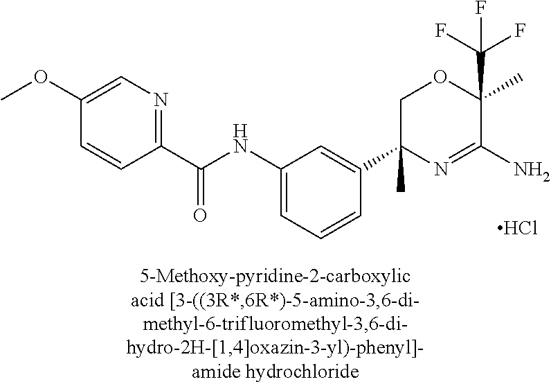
Cl.N(C1=CC=CC(C2(C)N=C(N)C(C(F)(F)F)(C)OC2)=C1)C(C1=NC=C(OC)C=C1)=O
